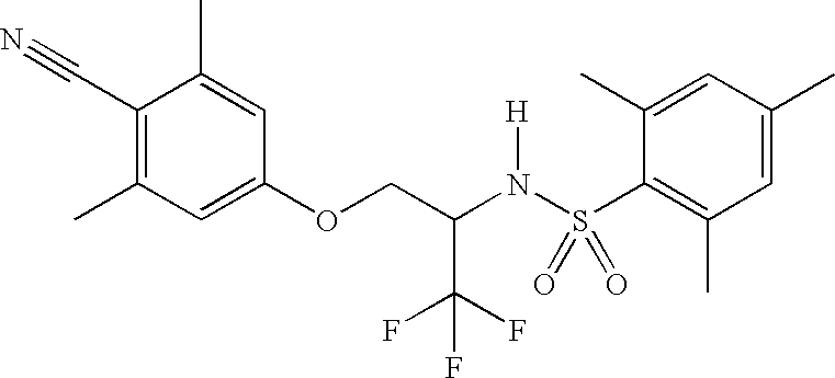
C1(C#N)=C(C)C=C(OCC(N(S(C2=C(C)C=C(C)C=C2C)(=O)=O)[H])C(F)(F)F)C=C1C
